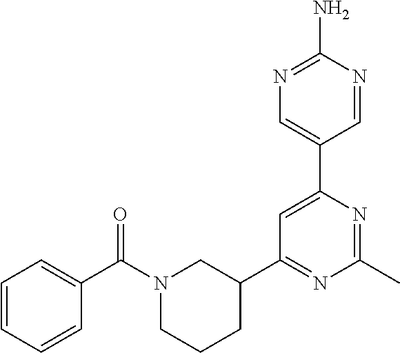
C1(C2=NC(C)=NC(C3=CN=C(N)N=C3)=C2)CN(C(C2=CC=CC=C2)=O)CCC1
